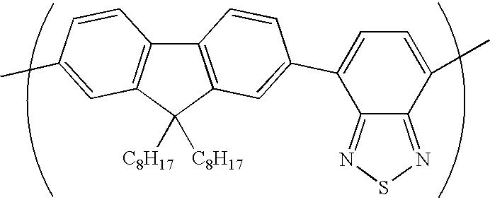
C12=C(C=C(C3=CC=C(C)C4=NSN=C43)C=C1)C([C8H17])([C8H17])C1=C2C=CC(C)=C1
